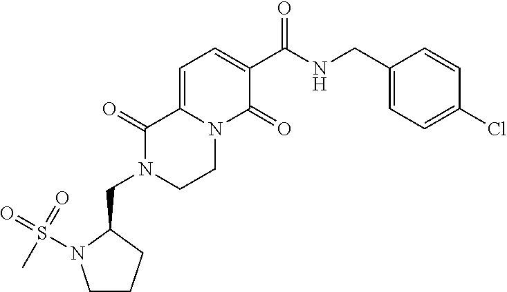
N1(CC2CCCN2S(=O)(=O)C)CCN2C(=CC=C(C(NCC3=CC=C(Cl)C=C3)=O)C2=O)C1=O
